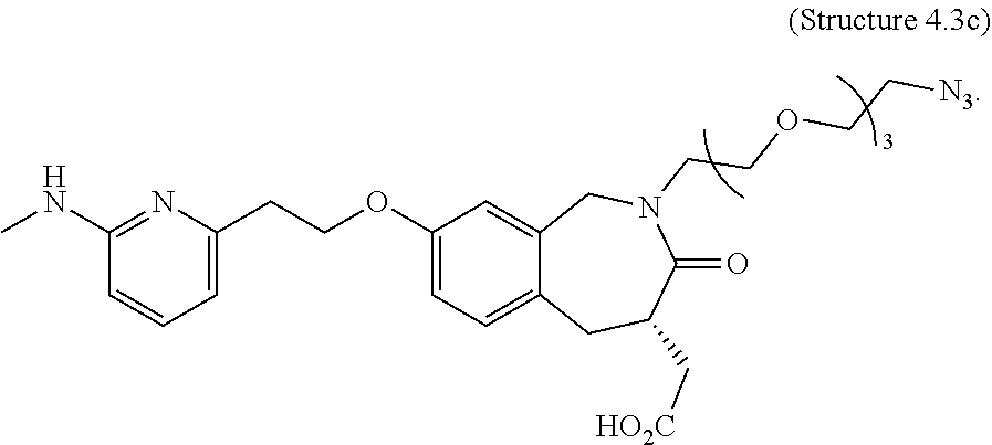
C1(OCCC2=CC=CC(NC)=N2)=CC=C2C(=C1)CN(CCOCC[N3])C(=O)C(C[HO2C])C2
